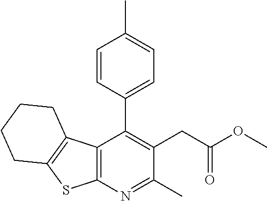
C12=C(N=C(C)C(CC(OC)=O)=C1C1=CC=C(C)C=C1)SC1=C2CCCC1
